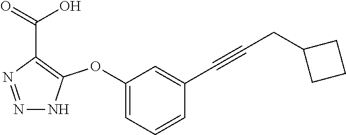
N1=NC(C(=O)O)=C(OC2=CC=CC(C#CCC3CCC3)=C2)N1
